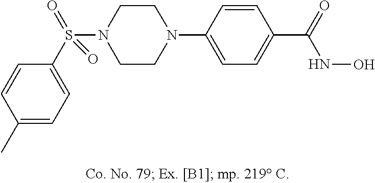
N1(C2=CC=C(C(=O)NO)C=C2)CCN(S(C2=CC=C(C)C=C2)(=O)=O)CC1
